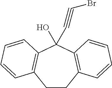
C12=C(C(O)(C#CBr)C3=C(C=CC=C3)CC1)C=CC=C2
